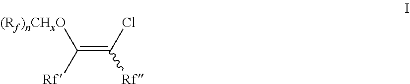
C(=C(Cl)[Rf])([Rf])[(Rf)nCHxO]
